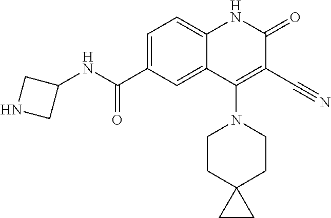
C1=C(C(NC2CNC2)=O)C=C2C(=C1)NC(=O)C(C#N)=C2N1CCC2(CC1)CC2
